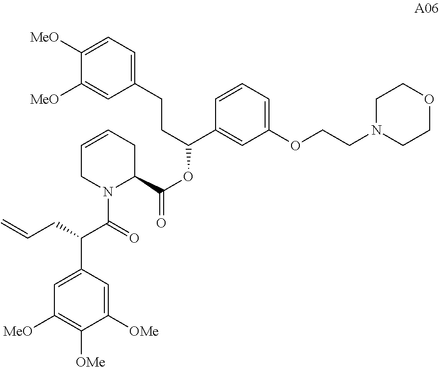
C1=CCC(C(=O)OC(C2=CC(OCCN3CCOCC3)=CC=C2)CCC2=CC=C([MeO])C([MeO])=C2)N(C(=O)C(C2=CC([MeO])=C([OMe])C([OMe])=C2)CC=C)C1
